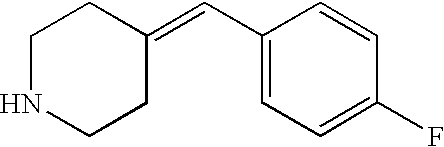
C1(C=C2CCNCC2)=CC=C(F)C=C1
